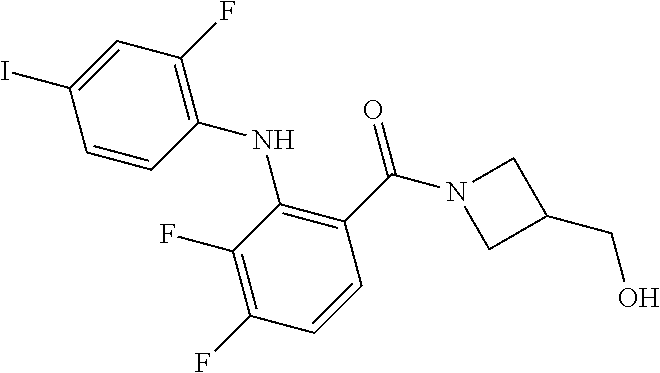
C1=CC(NC2=C(C(=O)N3CC(CO)C3)C=CC(F)=C2F)=C(F)C=C1I
